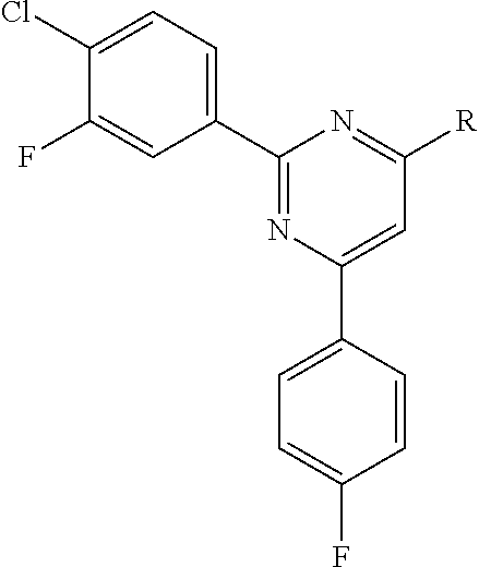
C1(C2=NC(C3=CC=C(F)C=C3)=CC([R])=N2)=CC=C(Cl)C(F)=C1
